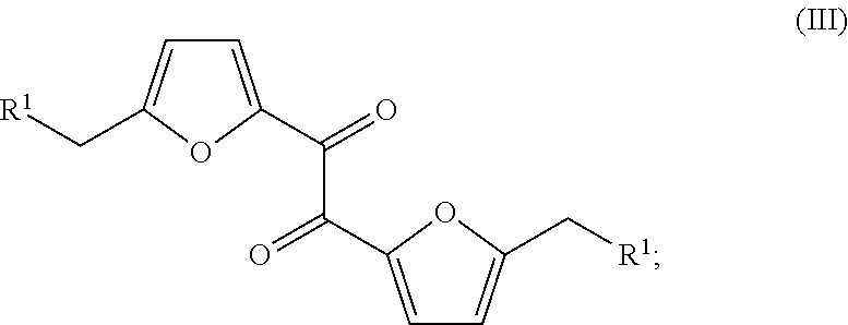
C1=C(C(=O)C(=O)C2=CC=C(C[R1])O2)OC(C[R1])=C1
